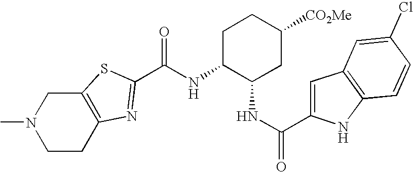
C12=C(SC(C(NC3C(NC(=O)C4=CC5=C(N4)C=CC(Cl)=C5)CC([CO2Me])CC3)=O)=N1)CN(C)CC2
